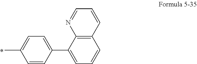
C1=CC(C2=CC=CC3=C2N=CC=C3)=CC=C1C
